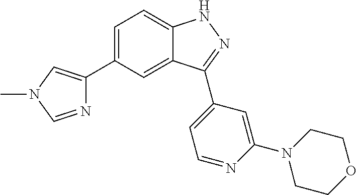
C1=C(C2=CN(C)C=N2)C=C2C(=C1)NN=C2C1=CC=NC(N2CCOCC2)=C1
